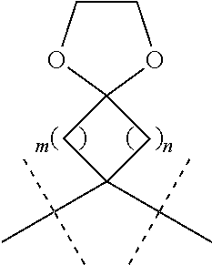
C1COC2(O1)CC(C(C)(C)C)(C(C)(C)C)C2
